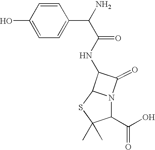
OC1=CC=C(C(N)C(NC2C3N(C(C(O)=O)C(C)(C)S3)C2=O)=O)C=C1
